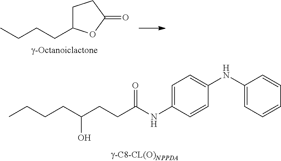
CCCCC(CCC(NC1=CC=C(NC2=CC=CC=C2)C=C1)=O)O.CCCCC1CCC(=O)O1
